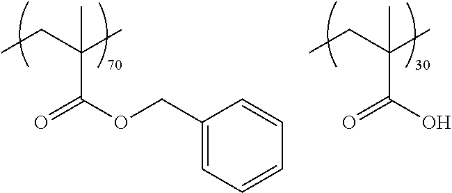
O=C(OCC1=CC=CC=C1)C(CC)(C)C.O=C(O)C(CC)(C)C
